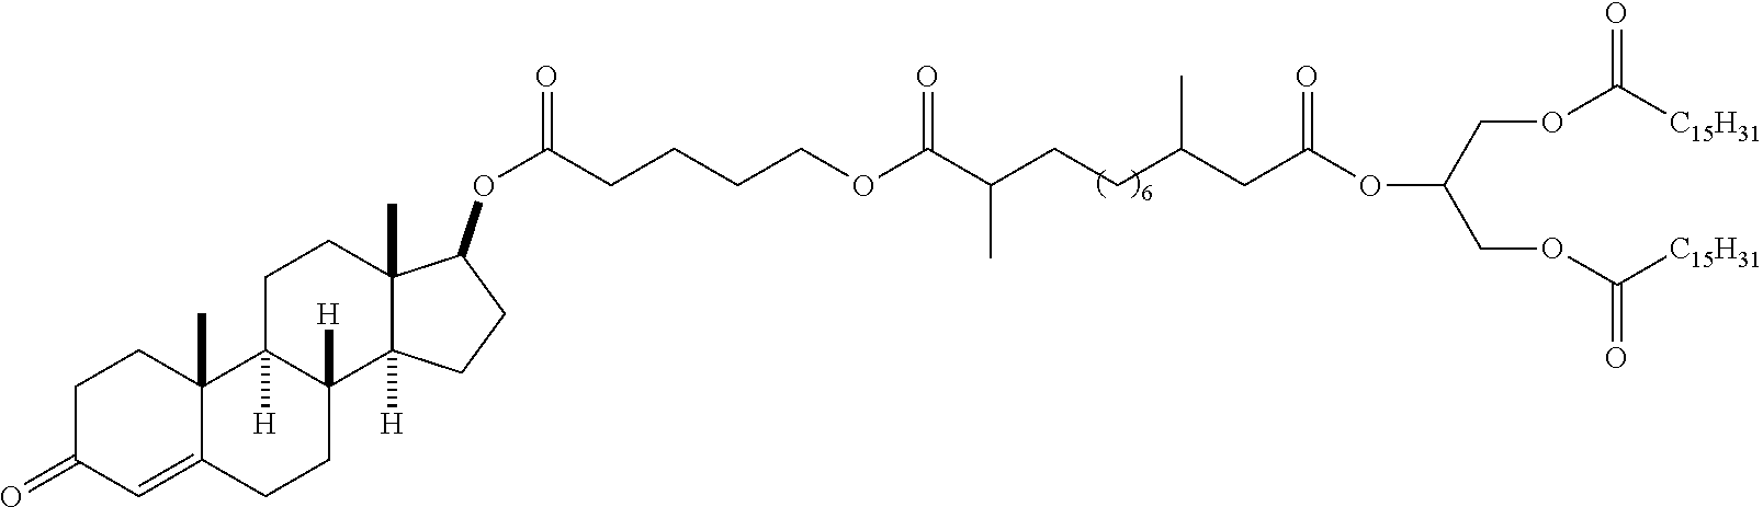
C(COC([C15H31])=O)(COC([C15H31])=O)OC(=O)CC(C)CCC(C(OCCCCC(OC1C2(C)C([H])(C3([H])CCC4=CC(=O)CCC4(C)C3([H])CC2)CC1)=O)=O)C
